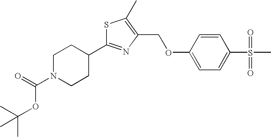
C1N(C(=O)OC(C)(C)C)CCC(C2=NC(COC3=CC=C(S(C)(=O)=O)C=C3)=C(C)S2)C1
